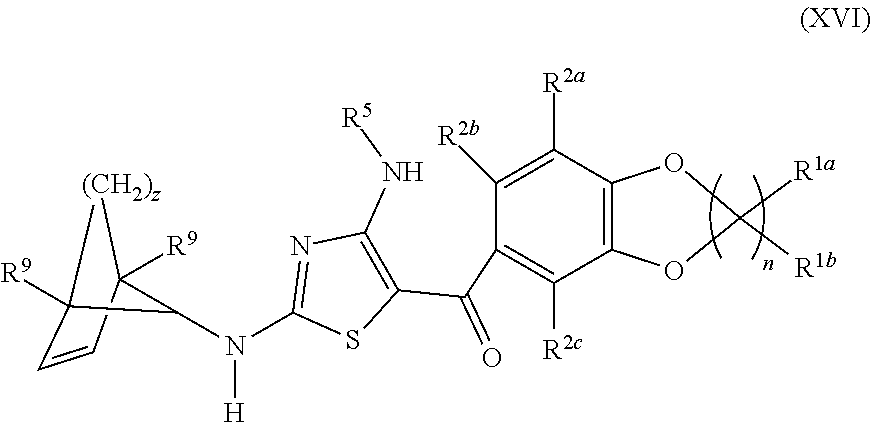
C1([R2b])=C([R2a])C2=C(C([R2c])=C1C(C1=C(N[R5])N=C(N([H])C3C4([R9])[(CH2)z]C3([R9])C=C4)S1)=O)OC([R1a])([R1b])O2
